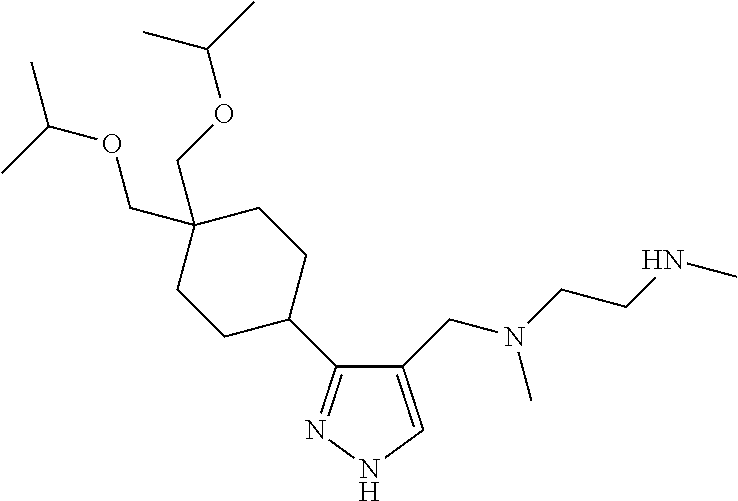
C1(CN(CCNC)C)=CNN=C1C1CCC(COC(C)C)(COC(C)C)CC1
